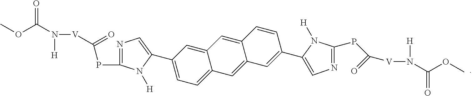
COC(=O)N([H])[V]C(=O)PC1=NC=C(C2=CC=C3C(=C2)C=C2C(=C3)C=C(C3=CN=C(PC(=O)[V]N(C(OC)=O)[H])N3[H])C=C2)N1[H]
